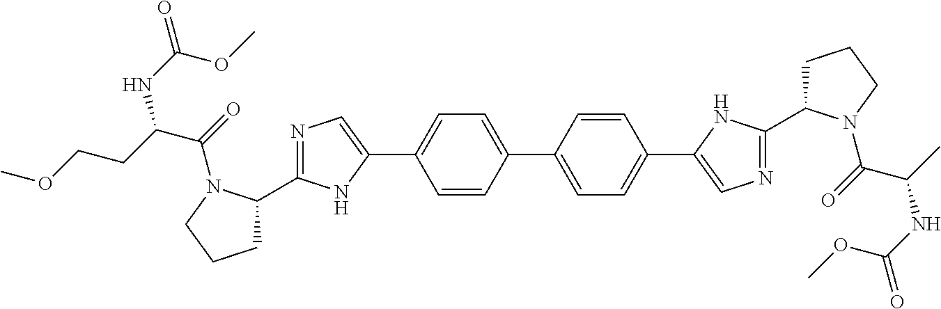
N1=C(C2CCCN2C(=O)C(CCOC)NC(=O)OC)NC(C2=CC=C(C3=CC=C(C4=CN=C(C5CCCN5C(=O)C(C)NC(=O)OC)N4)C=C3)C=C2)=C1
